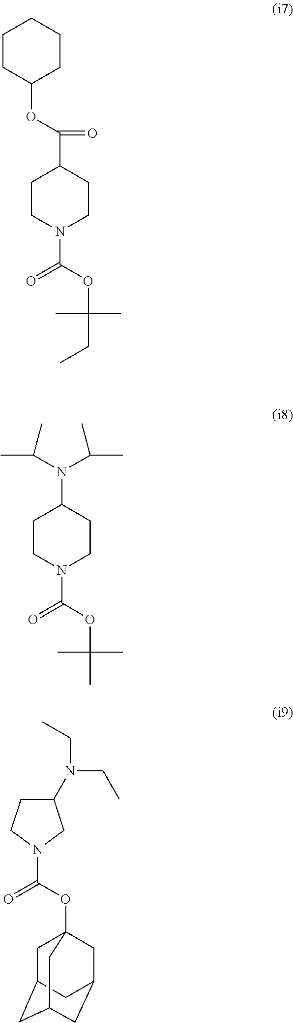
C1(N(CC)CC)CCN(C(=O)OC23CC4CC(CC(C2)C4)C3)C1.C(C1CCN(C(OC(C)(C)CC)=O)CC1)(OC1CCCCC1)=O.N(C1CCN(C(OC(C)(C)C)=O)CC1)(C(C)C)C(C)C
